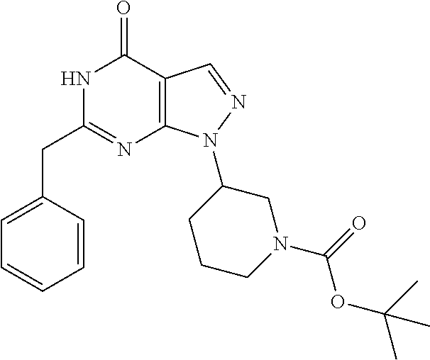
N1C(CC2=CC=CC=C2)=NC2=C(C1=O)C=NN2C1CCCN(C(OC(C)(C)C)=O)C1
